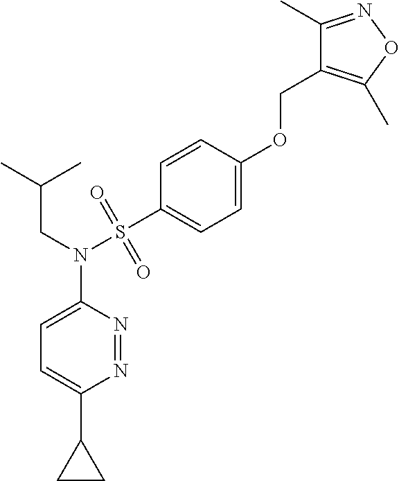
C1=CC(S(N(CC(C)C)C2=CC=C(C3CC3)N=N2)(=O)=O)=CC=C1OCC1=C(C)ON=C1C
